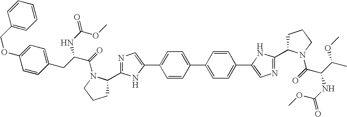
C1CCN(C(=O)C(NC(=O)OC)C(C)OC)C1C1=NC=C(C2=CC=C(C3=CC=C(C4=CN=C(C5CCCN5C(=O)C(CC5=CC=C(OCC6=CC=CC=C6)C=C5)NC(=O)OC)N4)C=C3)C=C2)N1
